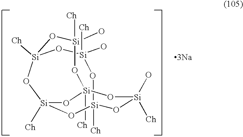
[Si]12([Ch])O[Si](O)([Ch])O[Si]3([Ch])O[Si]([Ch])(O[Si]([Ch])(O[Si](O)([Ch])O1)O[Si](O)([Ch])O3)O2.[3Na]
